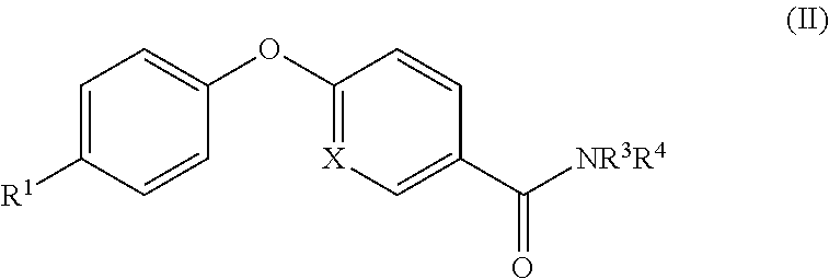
C1=C([R1])C=CC(OC2=[X]C=C(C([NR3R4])=O)C=C2)=C1
